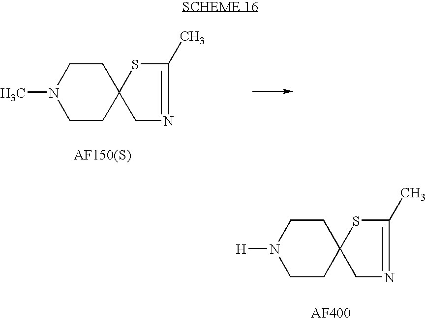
C1CC2(CCN1C)CN=C(C)S2.C1CC2(CCN1[H])CN=C(C)S2
